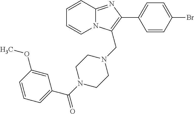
BrC1=CC=C(C2=C(CN3CCN(C(=O)C4=CC=CC(OC)=C4)CC3)N3C(=N2)C=CC=C3)C=C1
